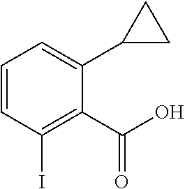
C1=CC(I)=C(C(O)=O)C(C2CC2)=C1
